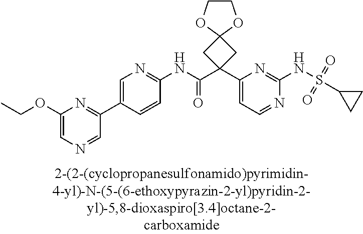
N1=CC=C(C2(C(NC3=NC=C(C4=NC(OCC)=CN=C4)C=C3)=O)CC3(C2)OCCO3)N=C1NS(=O)(=O)C1CC1
